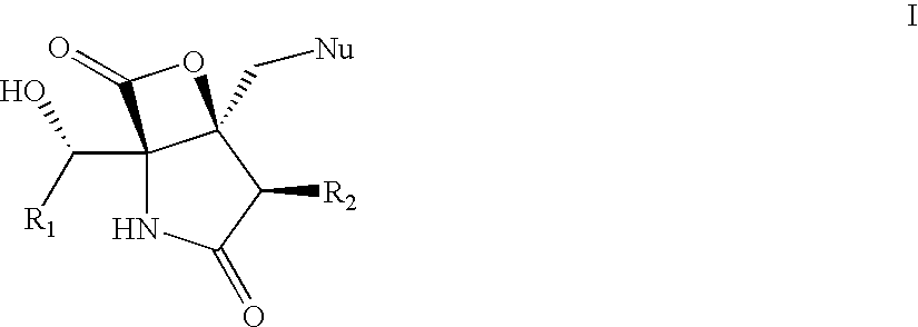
C12(C([R1])O)NC(=O)C([R2])C1(C[Nu])OC2=O
